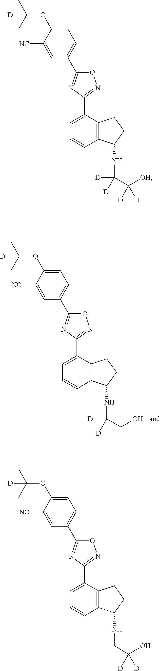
C1=C(C2=NOC(C3=CC=C(OC(C)(C)[D])C([NC])=C3)=N2)C2=C(C=C1)C(NC(C([OH])([D])[D])([D])[D])CC2.C1=C(C2=NOC(C3=CC=C(OC(C)(C)[D])C([NC])=C3)=N2)C2=C(C=C1)C(NCC([OH])([D])[D])CC2.C1=C(C2=NOC(C3=CC=C(OC(C)(C)[D])C([NC])=C3)=N2)C2=C(C=C1)C(NC(C[OH])([D])[D])CC2
